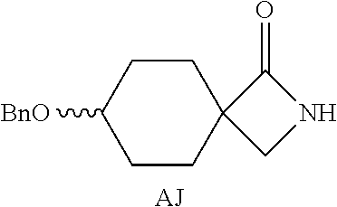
C1CC([BnO])CCC12CNC2=O.[AJ]
